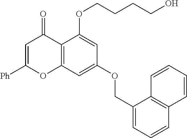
C1=C([Ph])OC2=C(C1=O)C(OCCCCO)=CC(OCC1=CC=CC3=C1C=CC=C3)=C2
